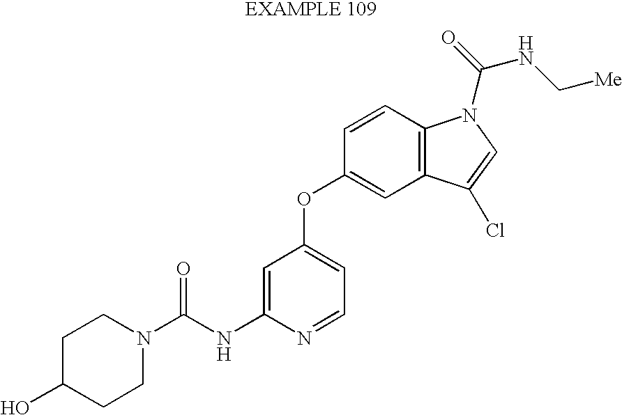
C1C(O)CCN(C(NC2=CC(OC3=CC4=C(C=C3)N(C(=O)NC[Me])C=C4Cl)=CC=N2)=O)C1
